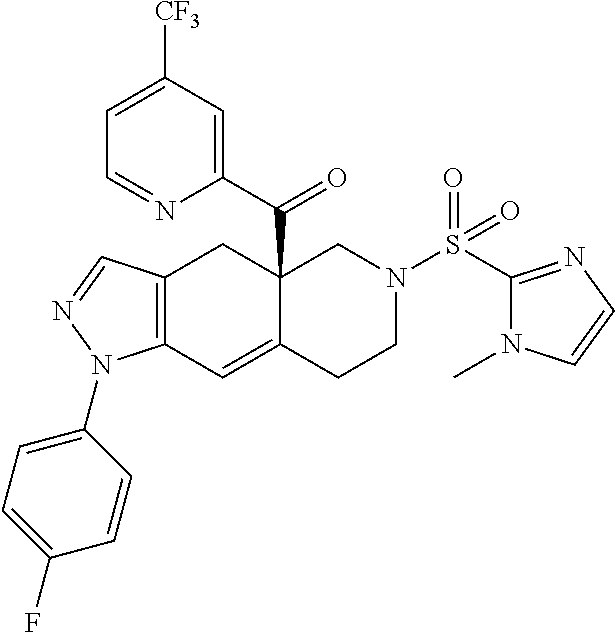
C12(C(C3=CC([CF3])=CC=N3)=O)C(=CC3=C(C1)C=NN3C1=CC=C(F)C=C1)CCN(S(C1=NC=CN1C)(=O)=O)C2
